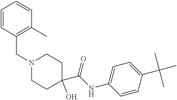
C(N1CCC(C(NC2=CC=C(C(C)(C)C)C=C2)=O)(O)CC1)C1=C(C)C=CC=C1
